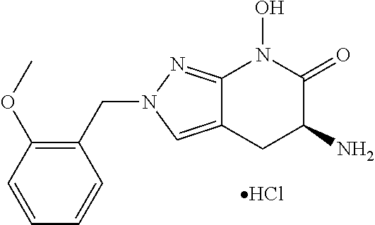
Cl.C1=CC(OC)=C(CN2C=C3C(=N2)N(O)C(=O)C(N)C3)C=C1
